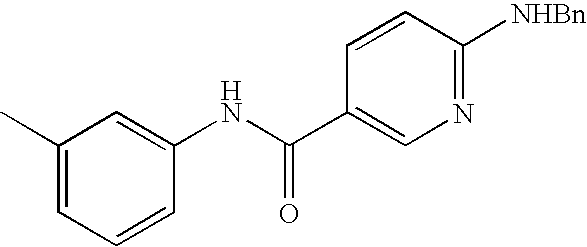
C1(C)=CC=CC(NC(C2=CN=C([NHBn])C=C2)=O)=C1
